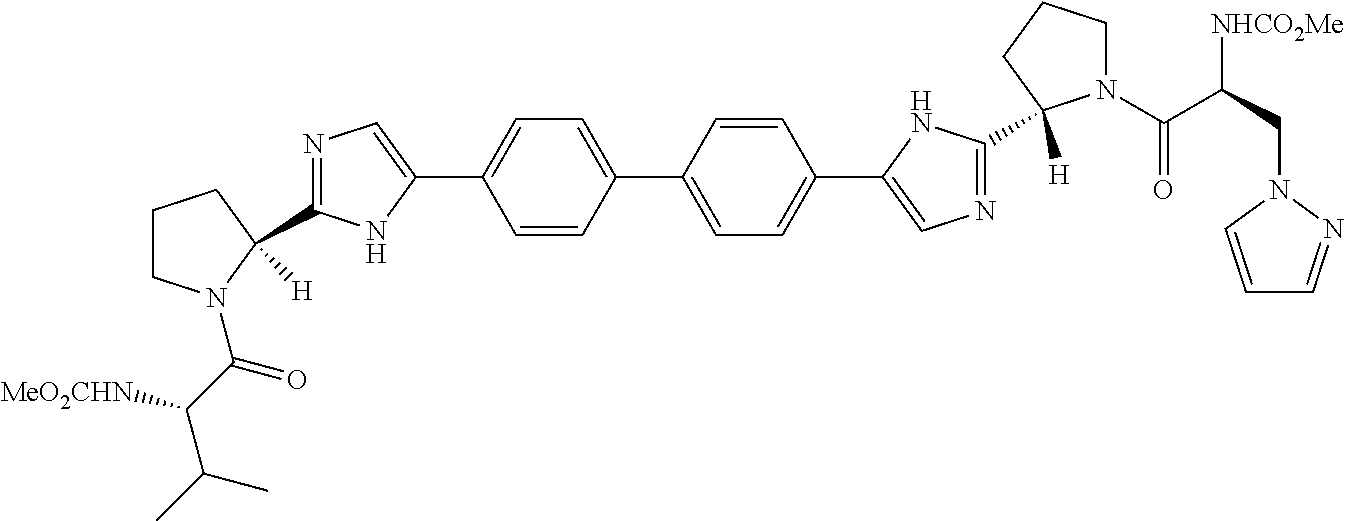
C1=CC(C2=CC=C(C3=CN=C(C4([H])N(C(C(CN5C=CC=N5)[NHCO2Me])=O)CCC4)N3)C=C2)=CC=C1C1=CN=C(C2([H])N(C(C([MeO2CHN])C(C)C)=O)CCC2)N1
